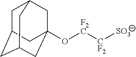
C1C2CC3CC(O[F2C][CF2][SO3])(CC1C3)C2
